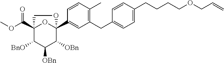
C1=C(CCCCOCC=C)C=CC(CC2=C(C)C=CC(C34OC(C(OC)=O)(C([BnO])C([OBn])C3[OBn])CO4)=C2)=C1
